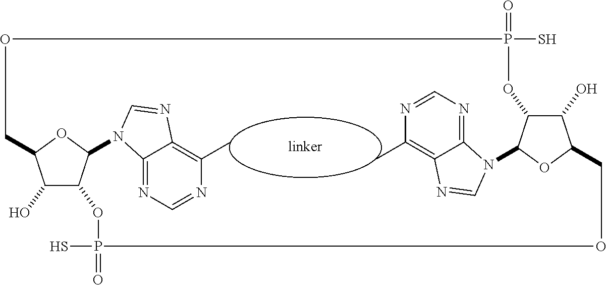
N1=CN=C2C(=C1C)N=CN2C1C2C(O)C(O1)COP(S)(=O)OC1C(O)C(OC1N1C3=NC=NC(C)=C3N=C1)COP(=O)(S)O2
